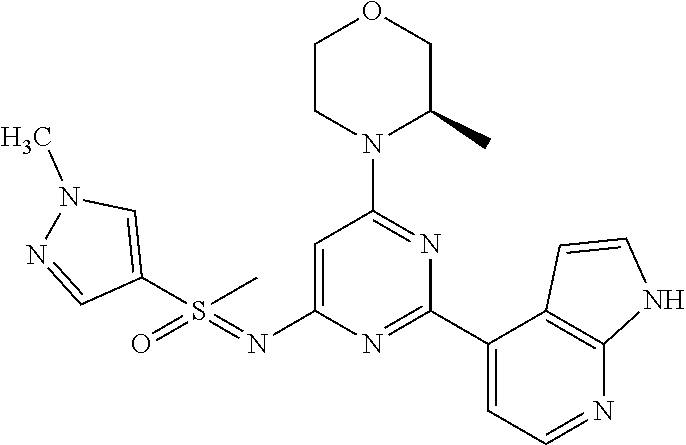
O1CCN(C2=NC(C3=CC=NC4=C3C=CN4)=NC(N=S(=O)(C)C3=CN(C)N=C3)=C2)C(C)C1
